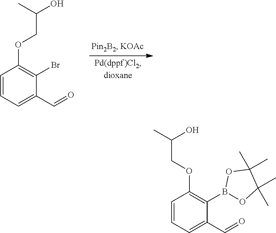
C1=CC=C(C=O)C(Br)=C1OCC(C)O.C1=CC=C(C=O)C(B2OC(C)(C)C(C)(C)O2)=C1OCC(C)O
